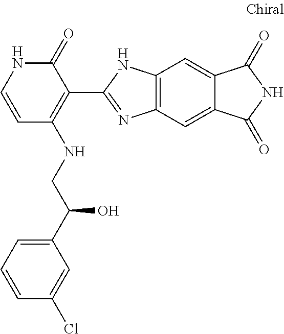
C12=C(C=C3C(=C1)C(=O)NC3=O)N=C(C1=C(NCC(C3=CC=CC(Cl)=C3)O)C=CNC1=O)N2
